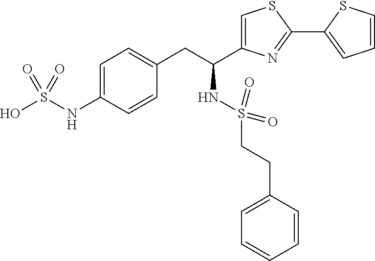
C1=C(CCS(=O)(=O)NC(CC2=CC=C(NS(O)(=O)=O)C=C2)C2=CSC(C3=CC=CS3)=N2)C=CC=C1
